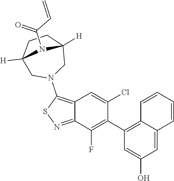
C1CC2([H])CN(C3=C4C(=NS3)C(F)=C(C3=C5C(=CC(O)=C3)C=CC=C5)C(Cl)=C4)CC1([H])N2C(C=C)=O
